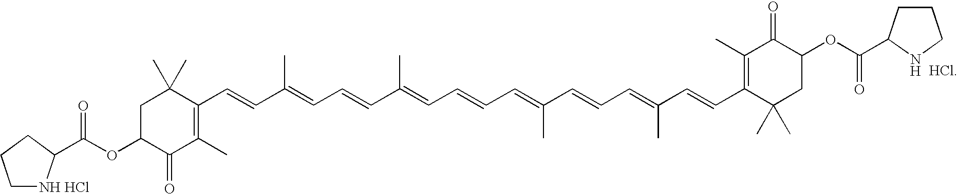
C1(C=CC(=CC=CC(=CC=CC=C(C=CC=C(C=CC2=C(C)C(=O)C(OC(=O)C3CCCN3)CC2(C)C)C)C)C)C)=C(C)C(=O)C(OC(=O)C2[NH HCl]CCC2)CC1(C)C.[HCl]
